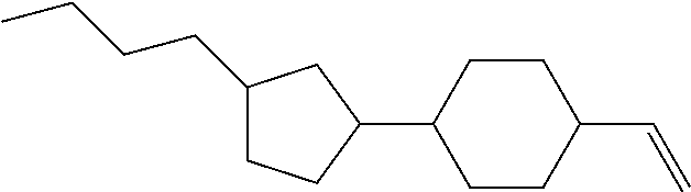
C1(CCCC)CCC(C2CCC(C=C)CC2)C1
